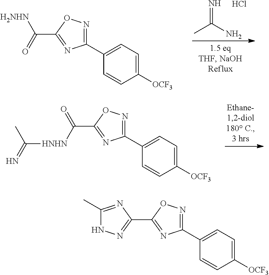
N=C(N)C.Cl.C1(C2=CC=C([OCF3])C=C2)=NOC(C(=O)[H2NHN])=N1.C1(C2=CC=C([OCF3])C=C2)=NOC(C([HNHN]C(=N)C)=O)=N1.C1(C2=CC=C([OCF3])C=C2)=NOC(C2=NNC(C)=N2)=N1
